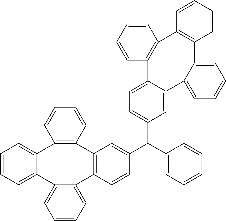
C1=CC=C2C(=C1)C1=C(C=CC=C1)C1=C(C3=CC=CC=C23)C=CC(C(C2=CC=C3C(=C2)C2=CC=CC=C2C2=C(C4=C3C=CC=C4)C=CC=C2)C2=CC=CC=C2)=C1
